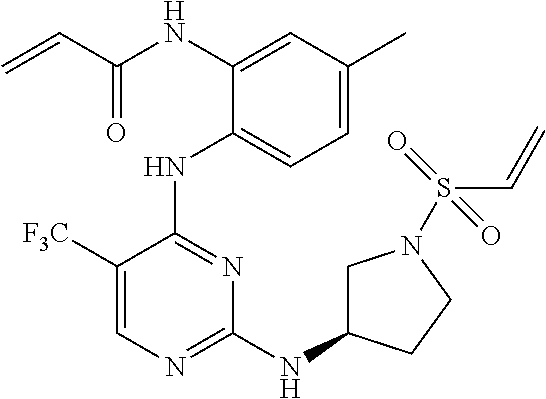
N(C1=CC(C)=CC=C1NC1=NC(NC2CN(S(=O)(=O)C=C)CC2)=NC=C1[F3C])C(C=C)=O
